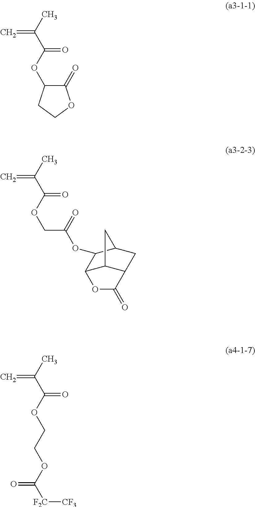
CC(C(OC1C(=O)OCC1)=O)=C.CC(C(OCC(OC1C2C3C(CC1C3)C(=O)O2)=O)=O)=C.CC(C(OCCOC([F2C][CF3])=O)=O)=C
